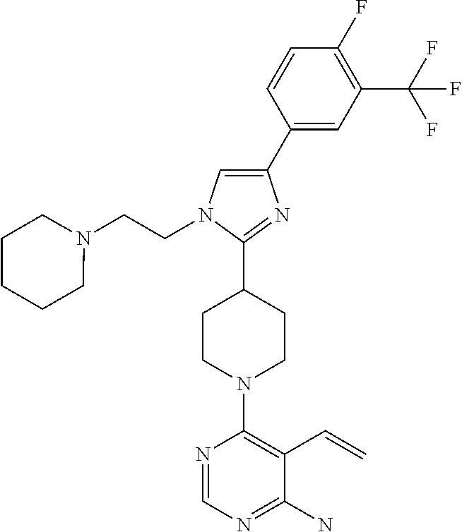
N1(CCN2C=C(C3=CC(C(F)(F)F)=C(F)C=C3)N=C2C2CCN(C3=C(C=C)C(N)=NC=N3)CC2)CCCCC1
